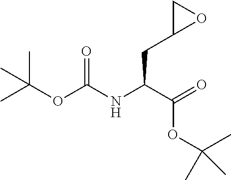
CC(OC(NC(C(=O)OC(C)(C)C)CC1CO1)=O)(C)C
